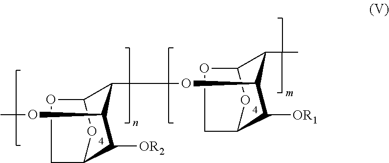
C12C([OR2])C(OC)C(OC3C([OR1])C4OC(C3C)OC4)C(O1)OC2
